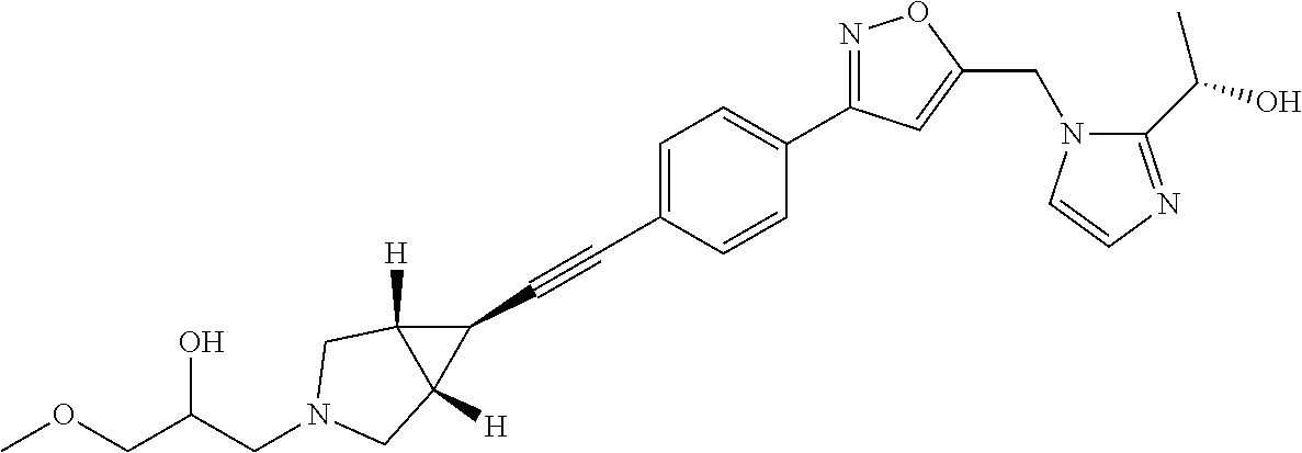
C1=C(C#CC2C3([H])C2([H])CN(CC(COC)O)C3)C=CC(C2=NOC(CN3C(C(O)C)=NC=C3)=C2)=C1
